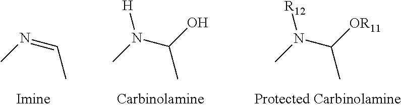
CN(C(C)[OR11])[R12].CN(C(C)O)[H].CN=CC
